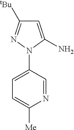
C1=C(N)N(C2=CC=C([Me])N=C2)N=C1[tBu]
